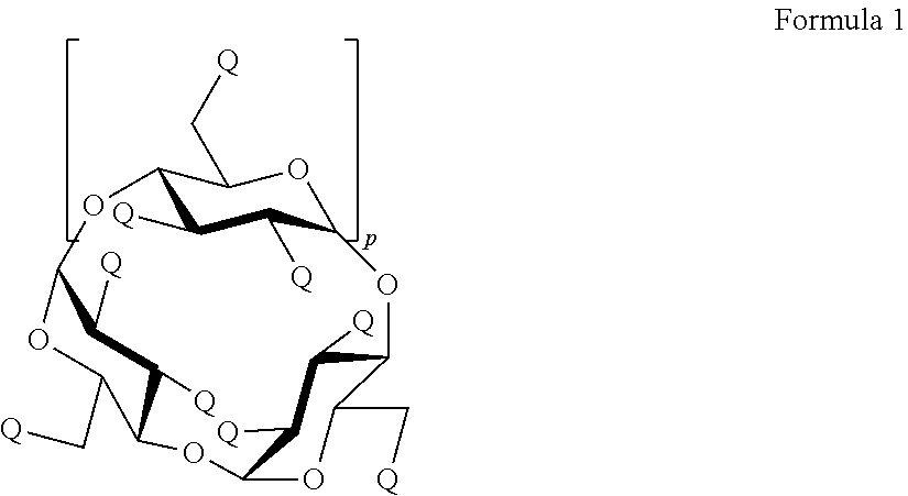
C12C([Q])C([Q])C(OC1C[Q])OC1C([Q])C([Q])C(OC3C(C[Q])OC(O2)C([Q])C3[Q])OC1C[Q]
